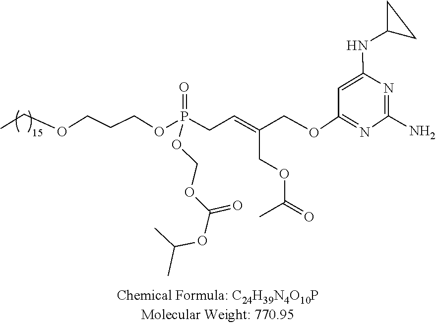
C1(N)=NC(NC2CC2)=CC(OCC(=CCP(OCOC(OC(C)C)=O)(OCCCOCC)=O)COC(=O)C)=N1
